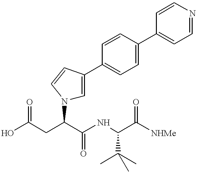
OC(CC(C(NC(C([NHMe])=O)C(C)(C)C)=O)N1C=C(C2=CC=C(C3=CC=NC=C3)C=C2)C=C1)=O
